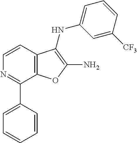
C12=C(C=CN=C1C1=CC=CC=C1)C(NC1=CC=CC([CF3])=C1)=C(N)O2
